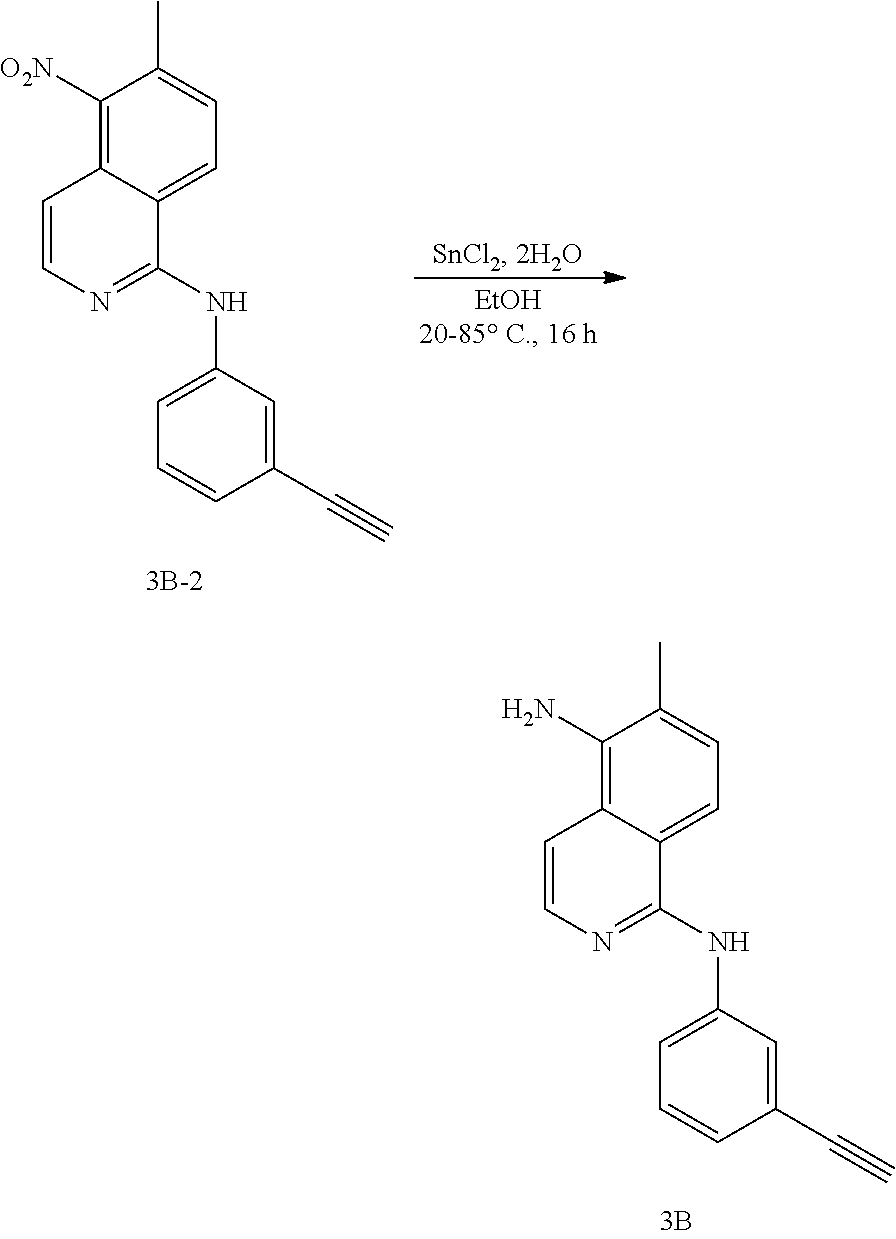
C1(C)=CC=C2C(=C1N)C=CN=C2NC1=CC=CC(C#C)=C1.C1(C)=CC=C2C(=C1[O2N])C=CN=C2NC1=CC=CC(C#C)=C1
